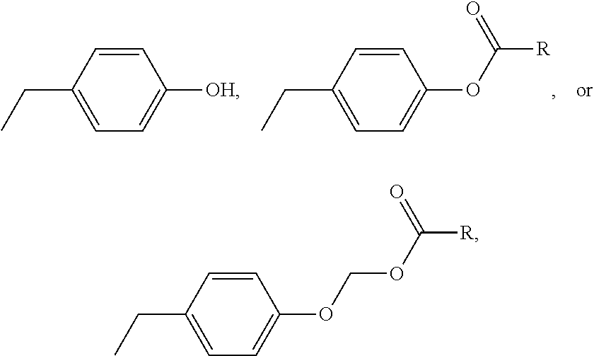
C(C1=CC=C(OCOC([R])=O)C=C1)C.C(C1=CC=C([OH])C=C1)C.C(C1=CC=C(OC([R])=O)C=C1)C
